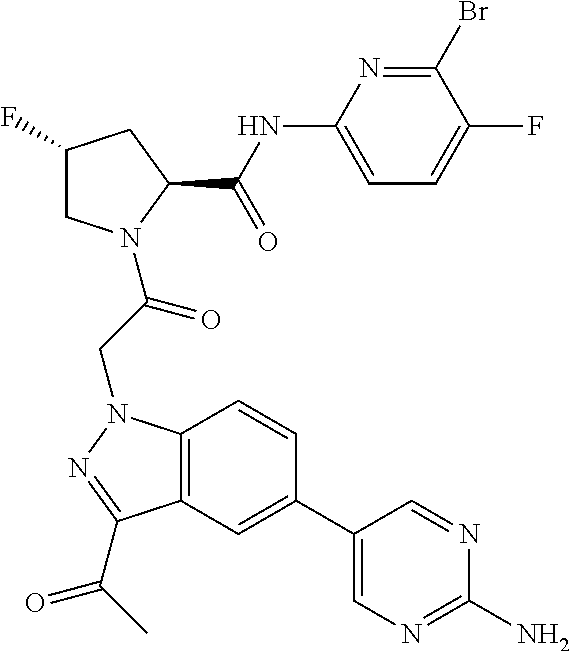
C1(NC(C2CC(F)CN2C(CN2C3=C(C(C(C)=O)=N2)C=C(C2=CN=C(N)N=C2)C=C3)=O)=O)=CC=C(F)C(Br)=N1
